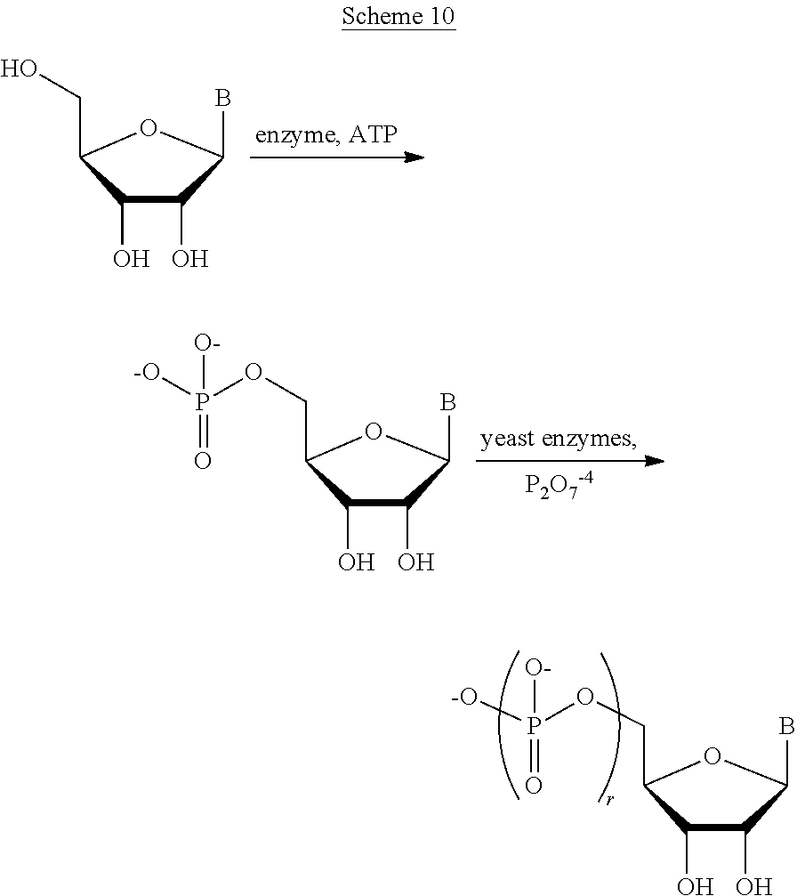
C1(O)C(O)C(B)OC1CO.[P2O7-4].C1(O)C(O)C(B)OC1COP([-O])(=O)[O-].C1(O)C(O)C(B)OC1COP([-O])(=O)[O-]
